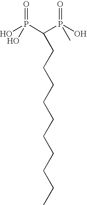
OP(C(P(O)(=O)C)CCCCCCCCCC)(=O)O
